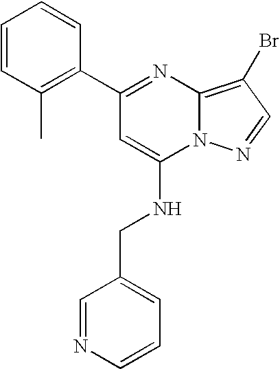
C1(C2=NC3=C(Br)C=NN3C(NCC3=CC=CN=C3)=C2)=C(C)C=CC=C1
